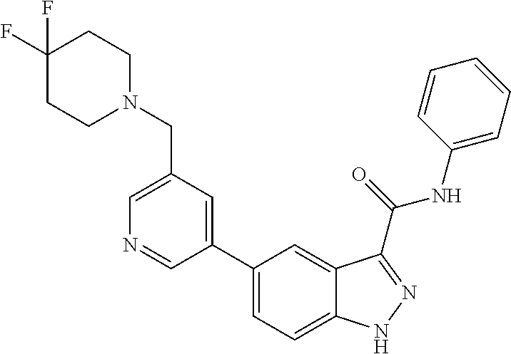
C1(CN2CCC(F)(F)CC2)=CN=CC(C2=CC=C3C(=C2)C(C(NC2=CC=CC=C2)=O)=NN3)=C1
